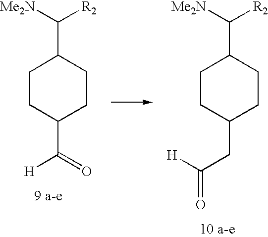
[Me2N]C([R2])C1CCC(C(=O)[H])CC1.[Me2N]C([R2])C1CCC(CC([H])=O)CC1
